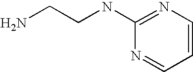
C1=CN=C(NCCN)N=C1
